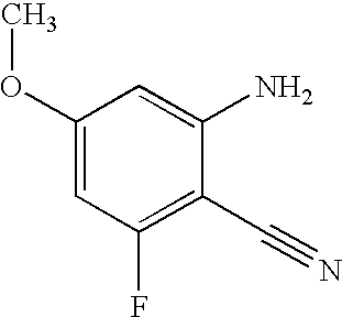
C1(OC)=CC(F)=C(C#N)C(N)=C1
